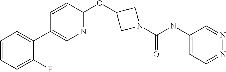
C1(C2=CC=CC=C2F)=CN=C(OC2CN(C(=O)NC3=CC=NN=C3)C2)C=C1
